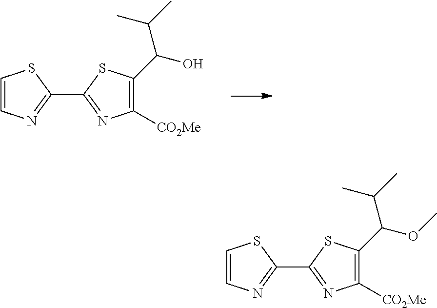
C1(C2=NC([CO2Me])=C(C(C(C)C)O)S2)=NC=CS1.C1(C2=NC([CO2Me])=C(C(C(C)C)OC)S2)=NC=CS1
